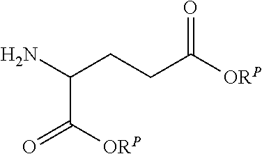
NC(CCC([ORP])=O)C([ORP])=O
